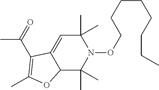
C12C(C)(C)N(OCCCCCCCC)C(C)(C)C=C1C(C(=O)C)=C(C)O2
